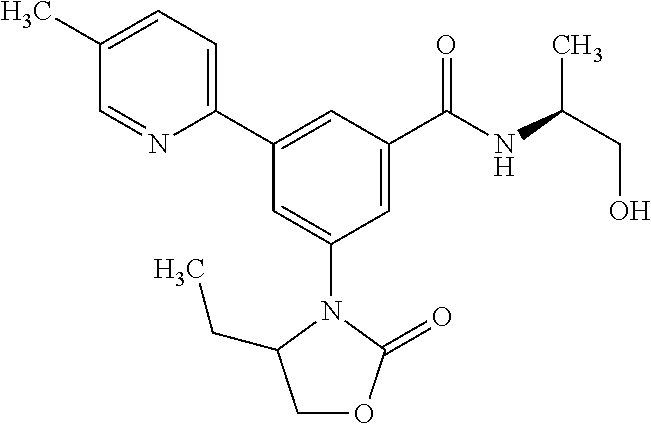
C1(C)=CC=C(C2=CC(C(NC(CO)C)=O)=CC(N3C(CC)COC3=O)=C2)N=C1
